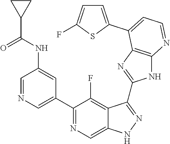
C1=NC=C(C2=NC=C3C(=C2F)C(C2=NC4=C(N2)N=CC=C4C2=CC=C(F)S2)=NN3)C=C1NC(C1CC1)=O
